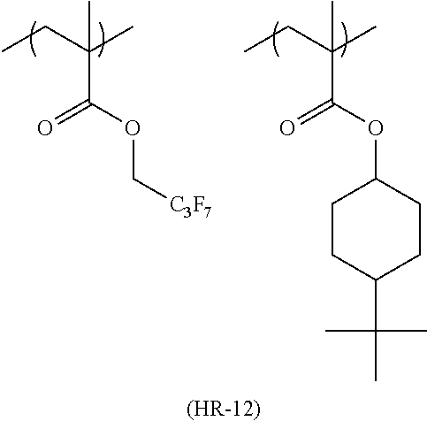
CCC(C)(C)C(OC[C3F7])=O.CCC(C)(C)C(OC1CCC(C(C)(C)C)CC1)=O.[(HR-12)]
